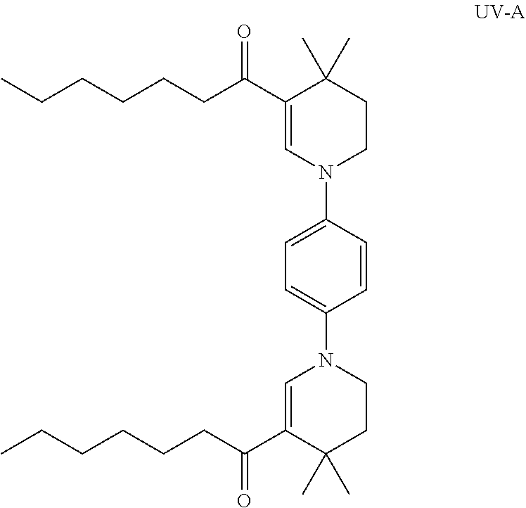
CCCCCCC(C1=CN(C2=CC=C(N3C=C(C(CCCCCC)=O)C(C)(C)CC3)C=C2)CCC1(C)C)=O
